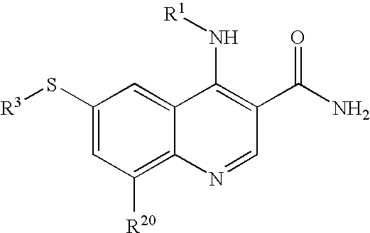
[R1]NC1=C(C(N)=O)C=NC2=C([R20])C=C(S[R3])C=C12
